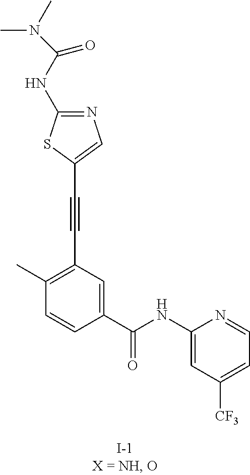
N1=C(NC(N(C)C)=O)SC(C#CC2=C(C)C=CC(C(NC3=CC([CF3])=CC=N3)=O)=C2)=C1
